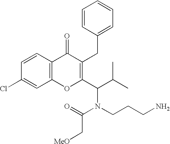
C12=C(C=CC(Cl)=C1)C(=O)C(CC1=CC=CC=C1)=C(C(C(C)C)N(CCCN)C(=O)C[MeO])O2
